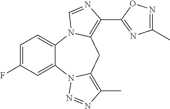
C1=C(F)C=C2C(=C1)N1C(=C(C3=NC(C)=NO3)N=C1)CC1=C(C)N=NN21
